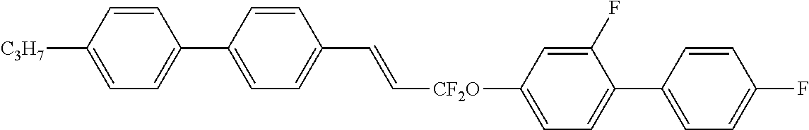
C1=CC([C3H7])=CC=C1C1=CC=C(C=C[CF2O]C2=CC=C(C3=CC=C(F)C=C3)C(F)=C2)C=C1
